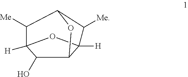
O1C2C(O)C3([H])OC2([H])C([Me])C1C3[Me]
